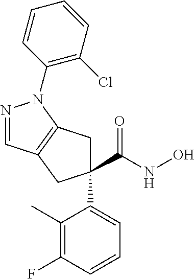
N1=CC2=C(N1C1=C(Cl)C=CC=C1)CC(C(NO)=O)(C1=CC=CC(F)=C1C)C2
